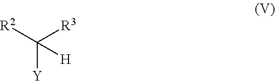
[R2]C([R3])([Y])[H]
